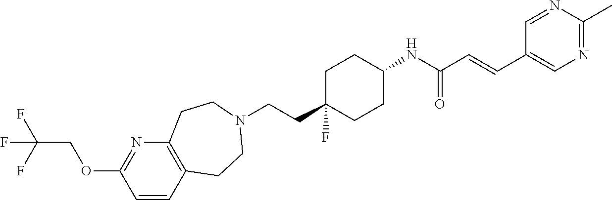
C1C(CCN2CCC3=C(CC2)C=CC(OCC(F)(F)F)=N3)(F)CCC(NC(C=CC2=CN=C(C)N=C2)=O)C1
